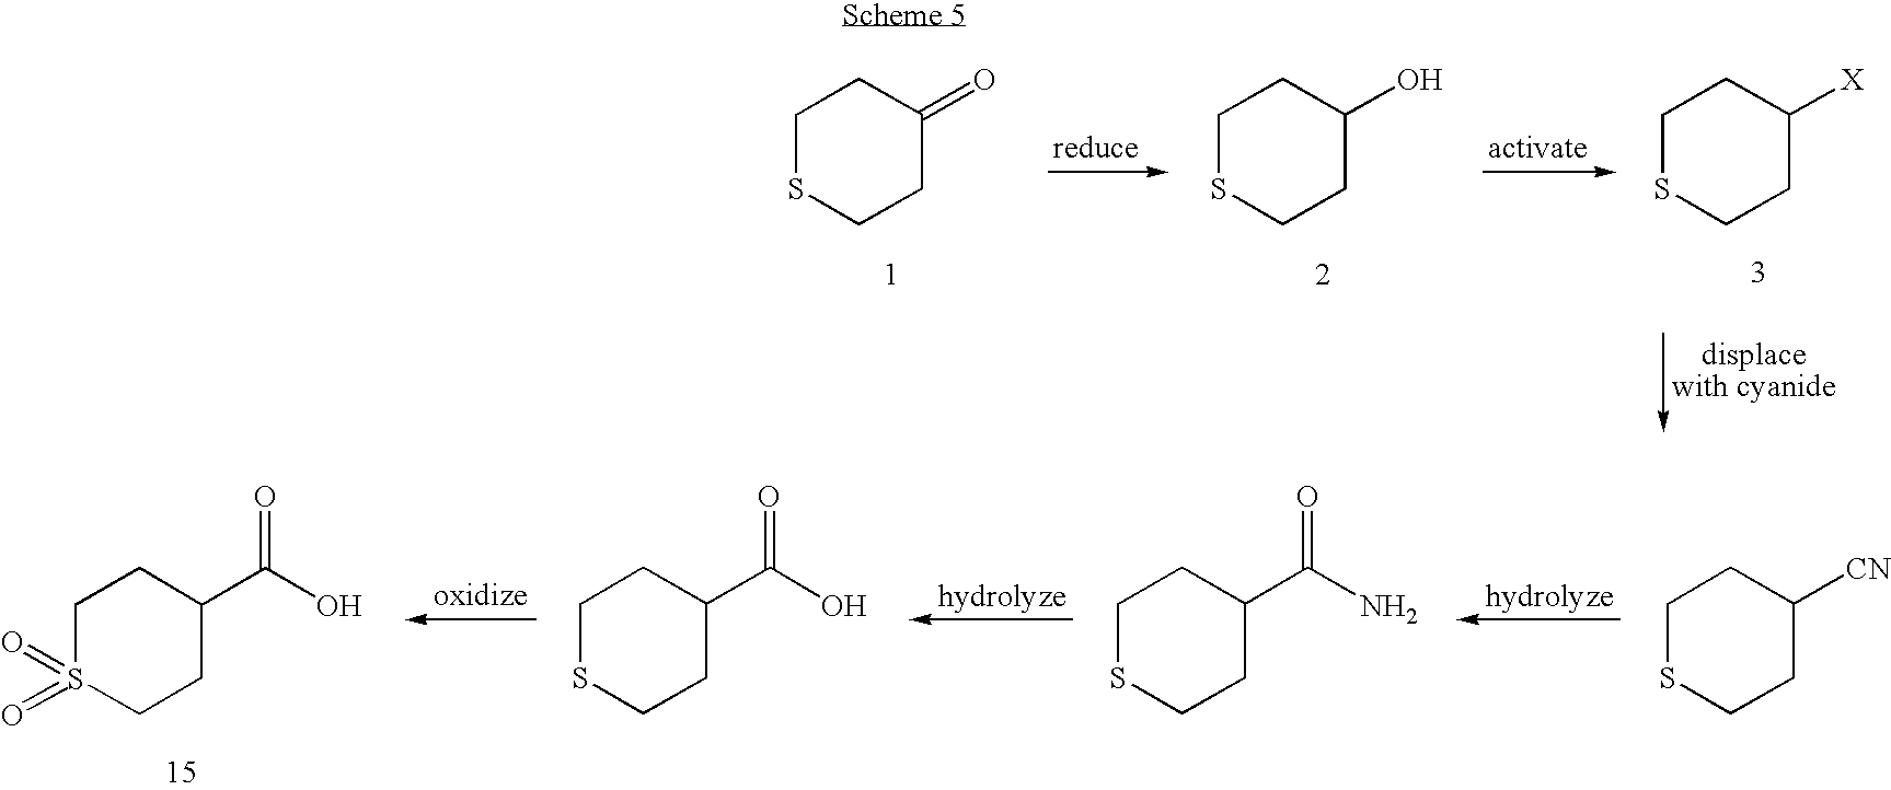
C1SCCC([X])C1.C1SCCC(O)C1.C1SCCC(=O)C1.C1S(=O)(=O)CCC(C(O)=O)C1.C1SCCC(C(O)=O)C1.C1SCCC(C(N)=O)C1.C1SCCC([CN])C1
